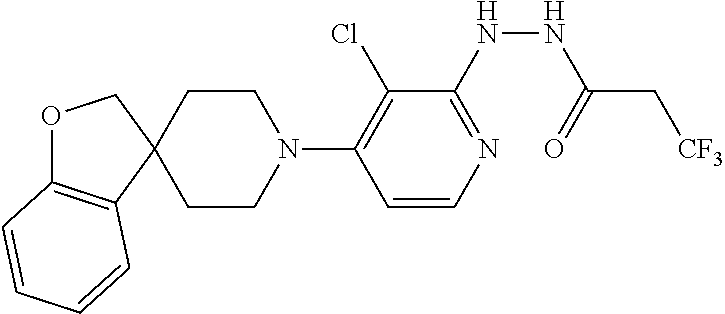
C12(CCN(C3=C(Cl)C(NNC(=O)C[CF3])=NC=C3)CC1)COC1=C2C=CC=C1
